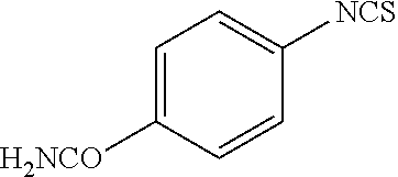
C1=C([H2NCO])C=CC([NCS])=C1
